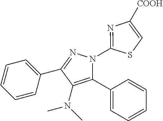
N1(C2=NC([COOH])=CS2)C(C2=CC=CC=C2)=C(N(C)C)C(C2=CC=CC=C2)=N1
